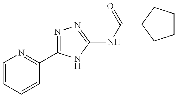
N1=C(C2=NC=CC=C2)NC(NC(=O)C2CCCC2)=N1
